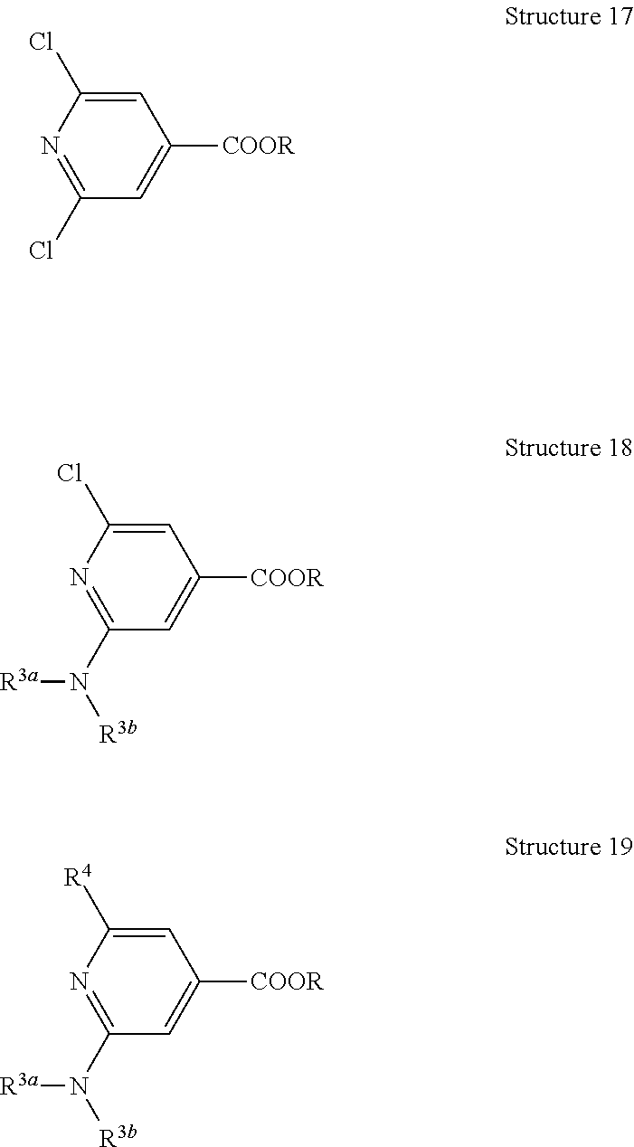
C1=C(Cl)N=C(Cl)C=C1[COOR].C1=C(Cl)N=C(N([R3b])[R3a])C=C1[COOR].C1=C([R4])N=C(N([R3b])[R3a])C=C1[COOR]
